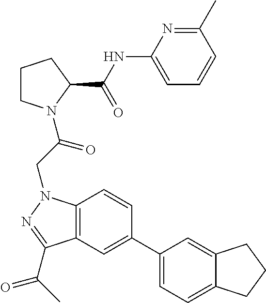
C1(NC(C2CCCN2C(CN2C3=C(C(C(C)=O)=N2)C=C(C2=CC=C4C(=C2)CCC4)C=C3)=O)=O)=CC=CC(C)=N1
